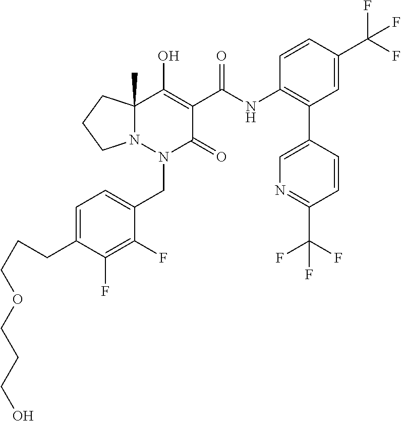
C1=C(CCCOCCCO)C(F)=C(F)C(CN2C(=O)C(C(=O)NC3=C(C4=CN=C(C(F)(F)F)C=C4)C=C(C(F)(F)F)C=C3)=C(O)C3(C)N2CCC3)=C1
